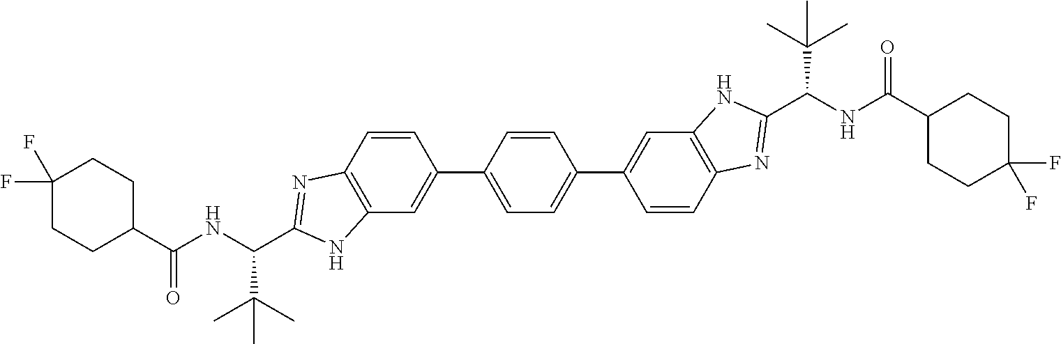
C(NC(C1CCC(F)(F)CC1)=O)(C(C)(C)C)C1=NC2=C(C=C(C3=CC=C(C4=CC5=C(C=C4)N=C(C(NC(C4CCC(F)(F)CC4)=O)C(C)(C)C)N5)C=C3)C=C2)N1
